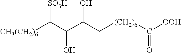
[(CH2)6](C([OOH])=O)CC(C(O)C([SO3H])[CH3(CH2)6])O
